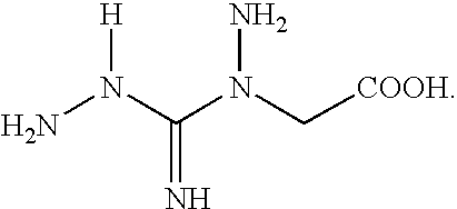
NN(C(N(C[COOH])N)=N)[H]
